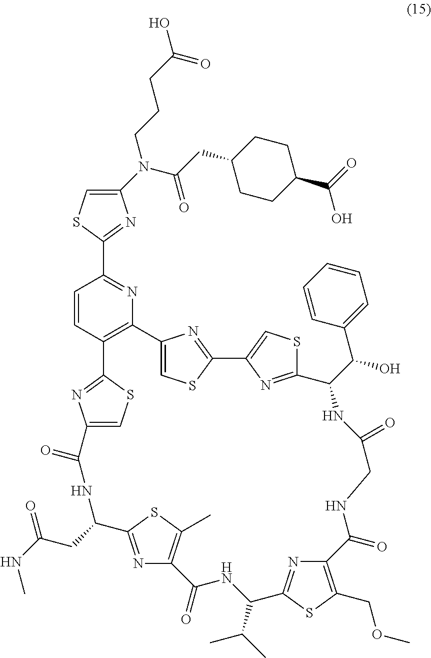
C(C1CCC(C(=O)O)CC1)C(N(CCCC(O)=O)C1=CSC(C2=NC3=C(C=C2)C2=NC(=CS2)C(=O)NC(CC(=O)NC)C2=NC(=C(C)S2)C(=O)NC(C(C)C)C2=NC(=C(COC)S2)C(=O)NCC(=O)NC(C(O)C2=CC=CC=C2)C2=NC(=CS2)C2=NC3=CS2)=N1)=O
